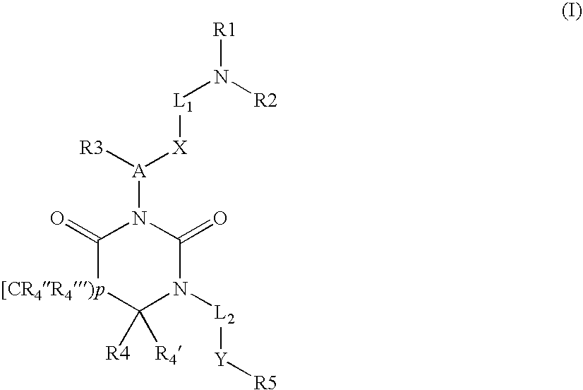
C1(=O)[[CR4R4)p]C([R4])([R4])N([L2][Y][R5])C(=O)N1[A]([R3])[X][L1]N([R2])[R1]
